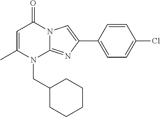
C1=C(C)N(CC2CCCCC2)C2=NC(C3=CC=C(Cl)C=C3)=CN2C1=O
